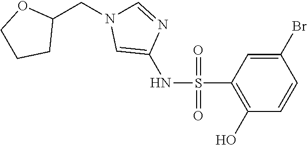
C1=C(Br)C=CC(O)=C1S(=O)(=O)NC1=CN(CC2OCCC2)C=N1
